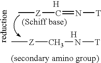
C[Z]C=N[T].[H].C[Z]CN[T].[H]
